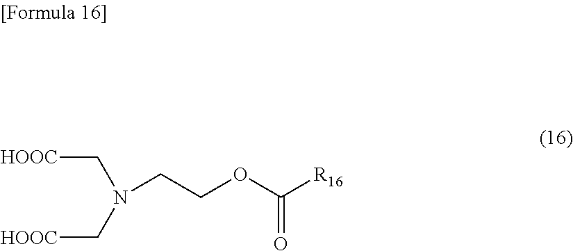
[HOOC]CN(C[HOOC])CCOC([R16])=O
